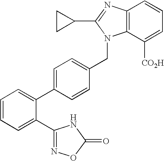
C12=C(C([CO2H])=CC=C1)N(CC1=CC=C(C3=CC=CC=C3C3=NOC(=O)N3)C=C1)C(C1CC1)=N2
